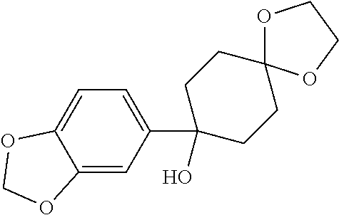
C12=CC(C3(O)CCC4(CC3)OCCO4)=CC=C1OCO2
